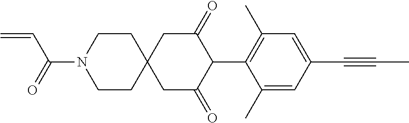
C1CN(C(=O)C=C)CCC12CC(=O)C(C1=C(C)C=C(C#CC)C=C1C)C(=O)C2
